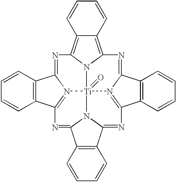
C1=CC=CC2=C1C1=NC3=C4C=CC=CC4=C4N3[Ti]35(=O)N1=C2N=C1C2=C(C=CC=C2)C(=NC2=N3C(=N4)C3=C2C=CC=C3)N51
